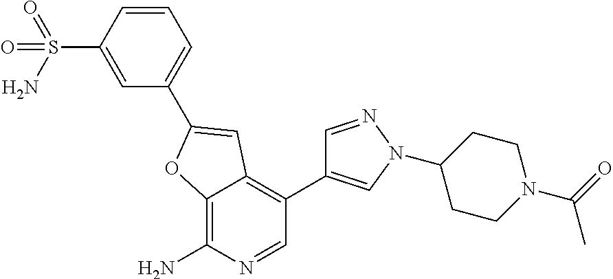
C12=C(N)N=CC(C3=CN(C4CCN(C(C)=O)CC4)N=C3)=C1C=C(C1=CC=CC(S(N)(=O)=O)=C1)O2
